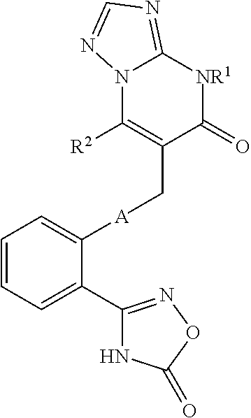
C1([A]CC2=C([R2])N3C(=NC=N3)[NR1]C2=O)=CC=CC=C1C1=NOC(=O)N1
